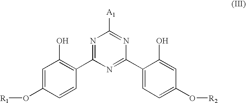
C1=C(O[R1])C=CC(C2=NC([A1])=NC(C3=CC=C(O[R2])C=C3O)=N2)=C1O
